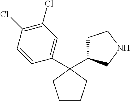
C1=C(C2(C3CCNC3)CCCC2)C=CC(Cl)=C1Cl
